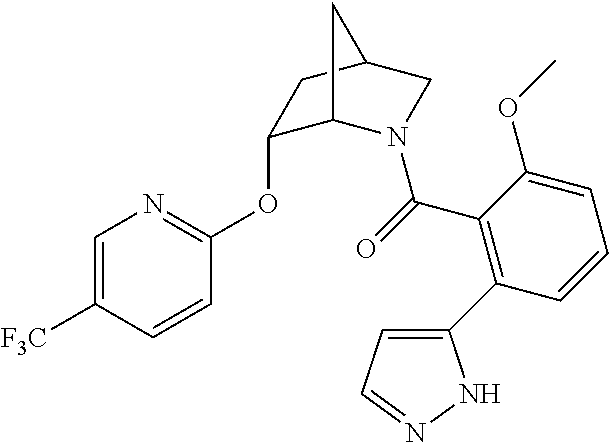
C1=C([F3C])C=CC(OC2C3N(C(=O)C4=C(C5=CC=NN5)C=CC=C4OC)CC(C2)C3)=N1
